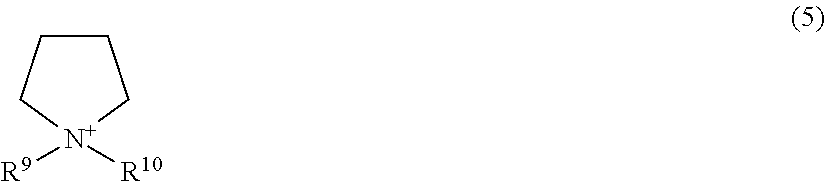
C1CC[N+]([R9])([R10])C1
